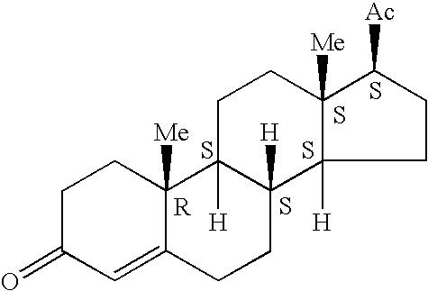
S.C1C(=O)C=C2C([Me])(C1)C1([H])C([H])(CC2)C2([H])C([Me])(CC1)C([Ac])CC2.S.S.S.S
